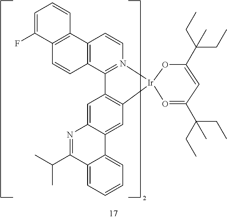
C12=C(C3=C(C=C1)C1=N(C=C3)[Ir]3(C4=C1C=C1C(=C4)C4=CC=CC=C4C(C(C)C)=N1)OC(C(CC)(CC)C)=CC(C(CC)(CC)C)=O3)C=CC=C2F
